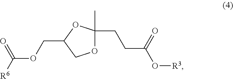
O1C(C)(CCC(=O)O[R3])OC(COC([R6])=O)C1
